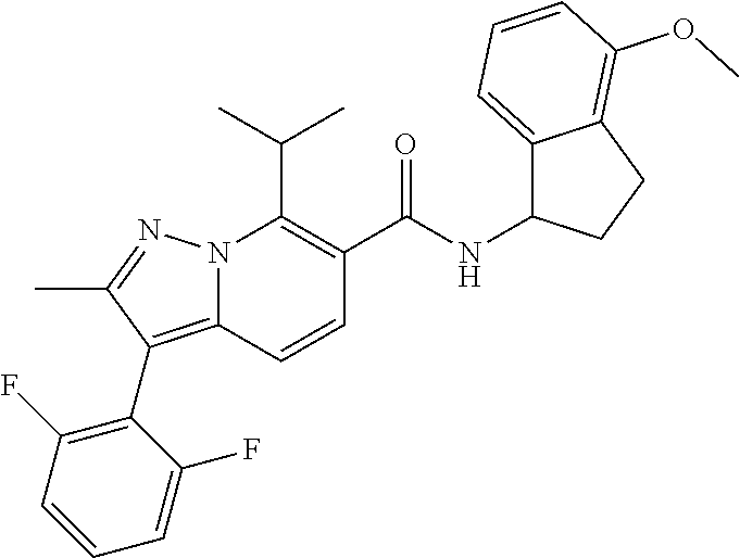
CC(C)C1=C(C(NC2C3=CC=CC(OC)=C3CC2)=O)C=CC2=C(C3=C(F)C=CC=C3F)C(C)=NN12
